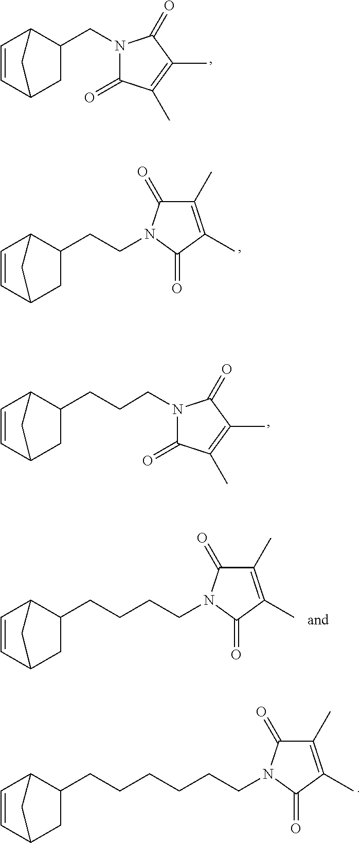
C1=CC2CC(CN3C(=O)C(C)=C(C)C3=O)C1C2.C1=CC2CC(CCN3C(=O)C(C)=C(C)C3=O)C1C2.C1=CC2CC(CCCN3C(=O)C(C)=C(C)C3=O)C1C2.C1=CC2CC(CCCCCCN3C(=O)C(C)=C(C)C3=O)C1C2.C1=CC2CC(CCCCN3C(=O)C(C)=C(C)C3=O)C1C2
